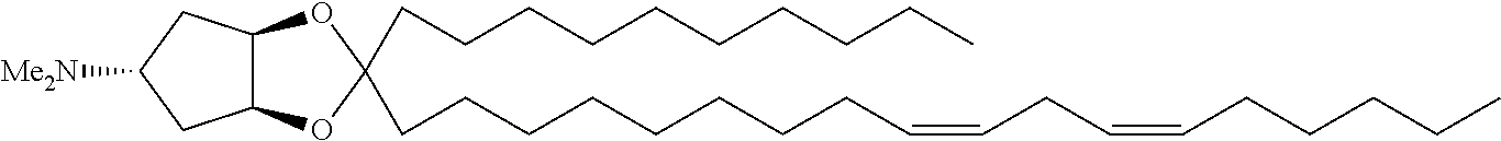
C12C(CC([Me2N])C1)OC(CCCCCCCCCC)(CCCCCCCCC=CCC=CCCCCC)O2
